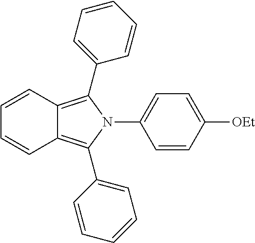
C12=C(C3=CC=CC=C3)N(C3=CC=C([OEt])C=C3)C(C3=CC=CC=C3)=C1C=CC=C2
